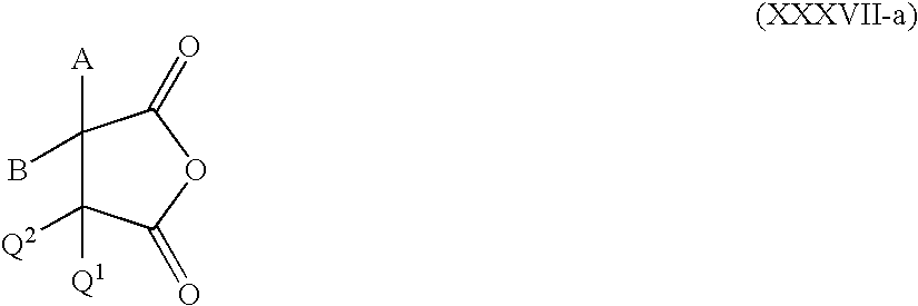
C1([A])(B)C([Q1])([Q2])C(=O)OC1=O
